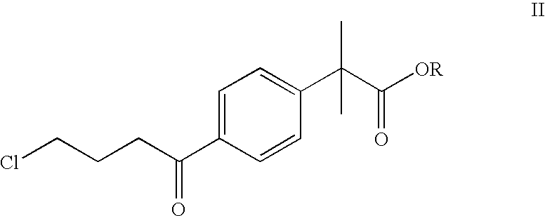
C1=C(C(CCCCl)=O)C=CC(C(C([OR])=O)(C)C)=C1
